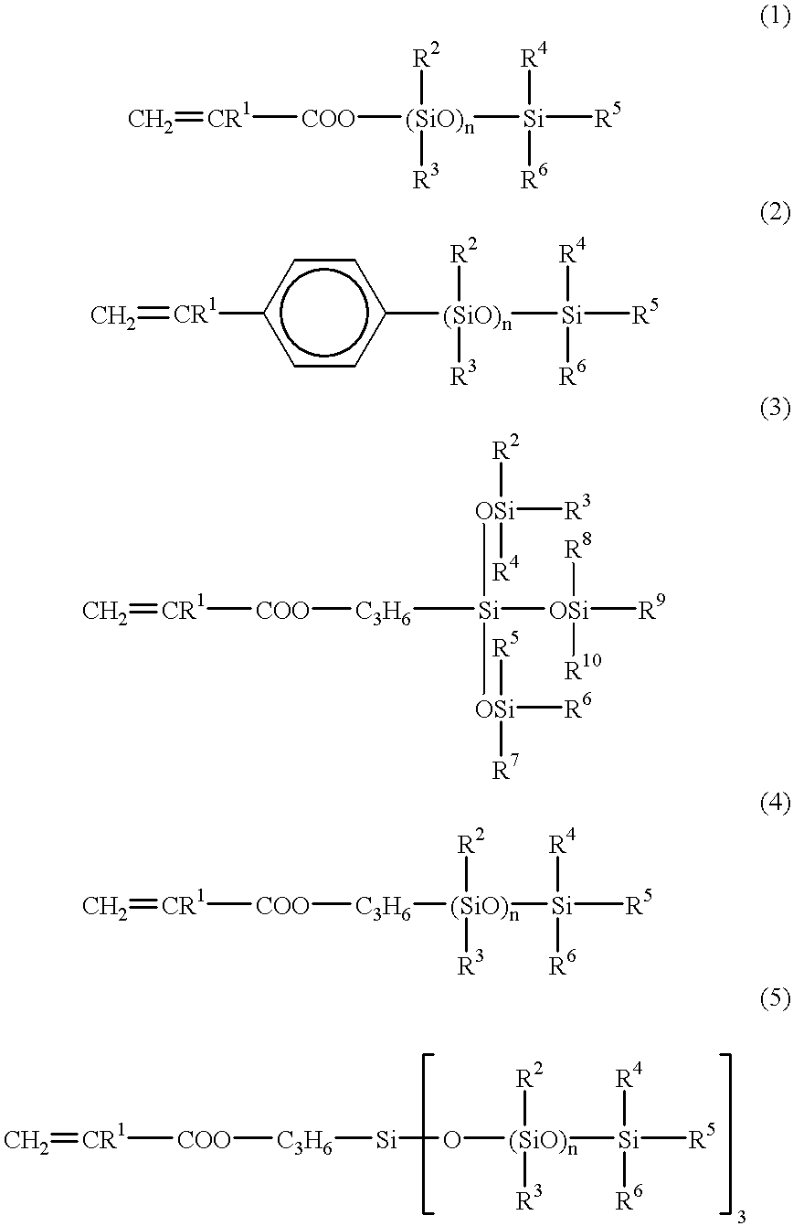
C=[CR1][COO][(SiO)n]([Si]([R5])([R4])[R6])([R2])[R3].[(SiO)n]([Si]([R5])([R4])[R6])([R2])([R3])c1ccc([CR1]=C)cc1.C=[CR1][COO][C3H6][Si]([OSi]([R9])([R8])[R10])([OSi]([R3])([R2])[R4])[OSi]([R5])([R7])[R6].C=[CR1][COO][C3H6][(SiO)n]([Si]([R5])([R4])[R6])([R2])[R3].C=[CR1][COO][C3H6][Si]O[(SiO)n]([Si]([R5])([R4])[R6])([R2])[R3]
